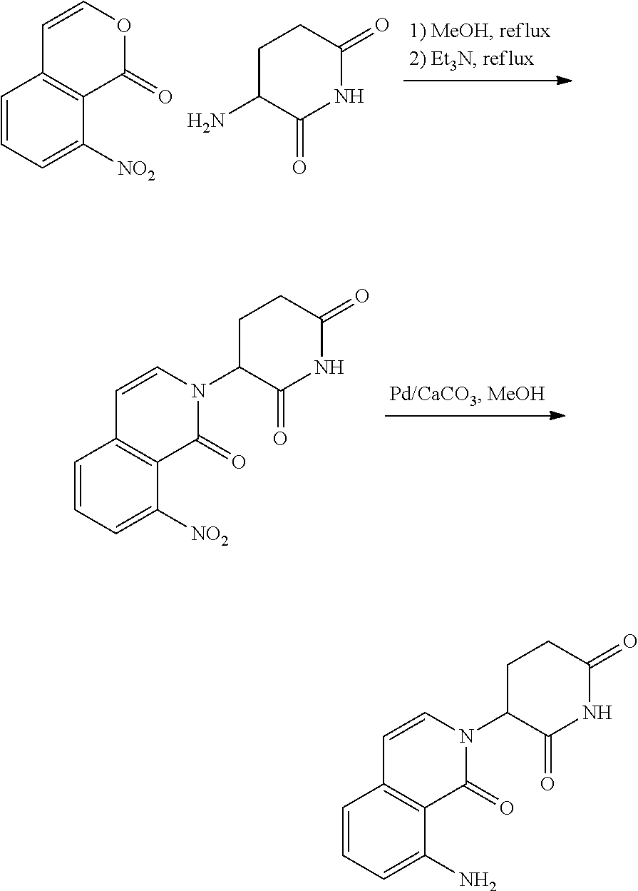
C1=COC(=O)C2=C1C=CC=C2[NO2].C1C(N)C(=O)NC(=O)C1.C1=CN(C2C(=O)NC(=O)CC2)C(=O)C2=C1C=CC=C2[NO2].C1=CN(C2C(=O)NC(=O)CC2)C(=O)C2=C1C=CC=C2N
